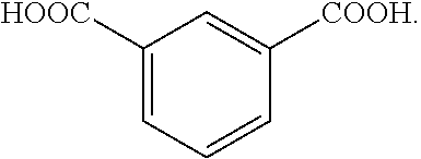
C1=C([HOOC])C=C([COOH])C=C1
